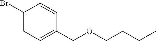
C1(Br)=CC=C(COCCCC)C=C1
